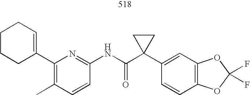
C1=CC(NC(C2(C3=CC4=C(C=C3)OC(F)(F)O4)CC2)=O)=NC(C2=CCCCC2)=C1C
